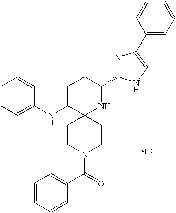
C12=C(C3=CC=CC=C3N1)CC(C1=NC(C3=CC=CC=C3)=CN1)NC21CCN(C(C2=CC=CC=C2)=O)CC1.Cl
